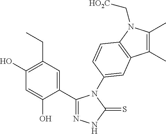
C1(C2=NNC(=S)N2C2=CC3=C(N(C[HO2C])C(C)=C3C)C=C2)=CC(CC)=C(O)C=C1O
